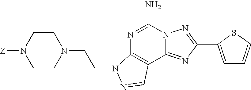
C12=NC(C3=CC=CS3)=NN1C(N)=NC1=C2C=NN1CCN1CCN([Z])CC1
